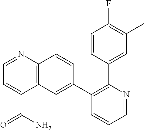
C1=CC(C2=C(C3=CC4=C(C=C3)N=CC=C4C(N)=O)C=CC=N2)=CC(C)=C1F
